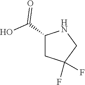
C1(C(O)=O)CC(F)(F)CN1
